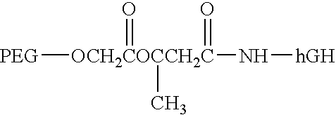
[OCH2COCCH2C]([PEG])(N[hGH])(=O)(=O)C
